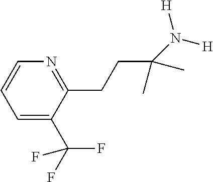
C1=C(C(F)(F)F)C(CCC(N([H])[H])(C)C)=NC=C1
